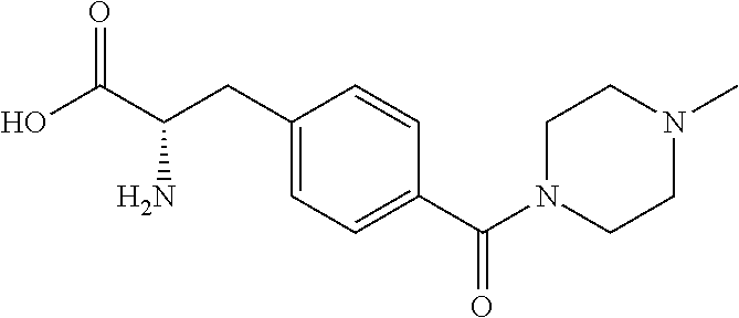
C1(CC(C(O)=O)N)=CC=C(C(N2CCN(C)CC2)=O)C=C1
